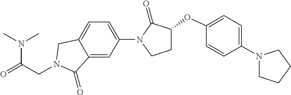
N(C(=O)CN1CC2=CC=C(N3C(=O)C(OC4=CC=C(N5CCCC5)C=C4)CC3)C=C2C1=O)(C)C
